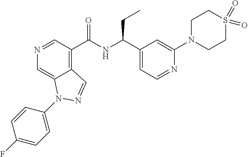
N1=CC(C(NC(C2=CC=NC(N3CCS(=O)(=O)CC3)=C2)CC)=O)=C2C(=C1)N(C1=CC=C(F)C=C1)N=C2
